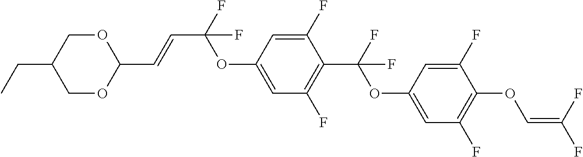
C1OC(C=CC(F)(OC2=CC(F)=C(C(F)(OC3=CC(F)=C(OC=C(F)F)C(F)=C3)F)C(F)=C2)F)OCC1CC
